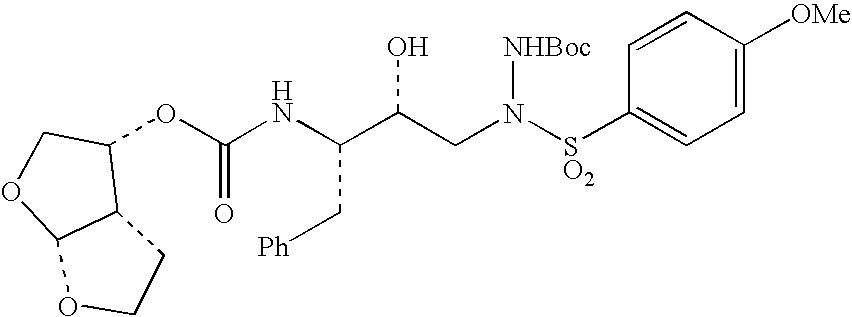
C(NC(C(CN([SO2]C1=CC=C([OMe])C=C1)[NHBoc])O)C[Ph])(=O)OC1C2C(OC1)OCC2
